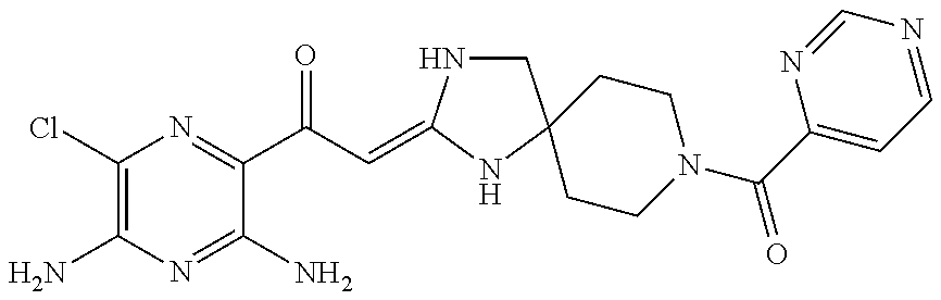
C1(Cl)=C(N)N=C(N)C(C(C=C2NCC3(N2)CCN(C(C2=CC=NC=N2)=O)CC3)=O)=N1
